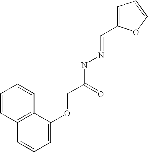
C1=CC2=C(C=C1)C(OCC(NN=CC1=CC=CO1)=O)=CC=C2
